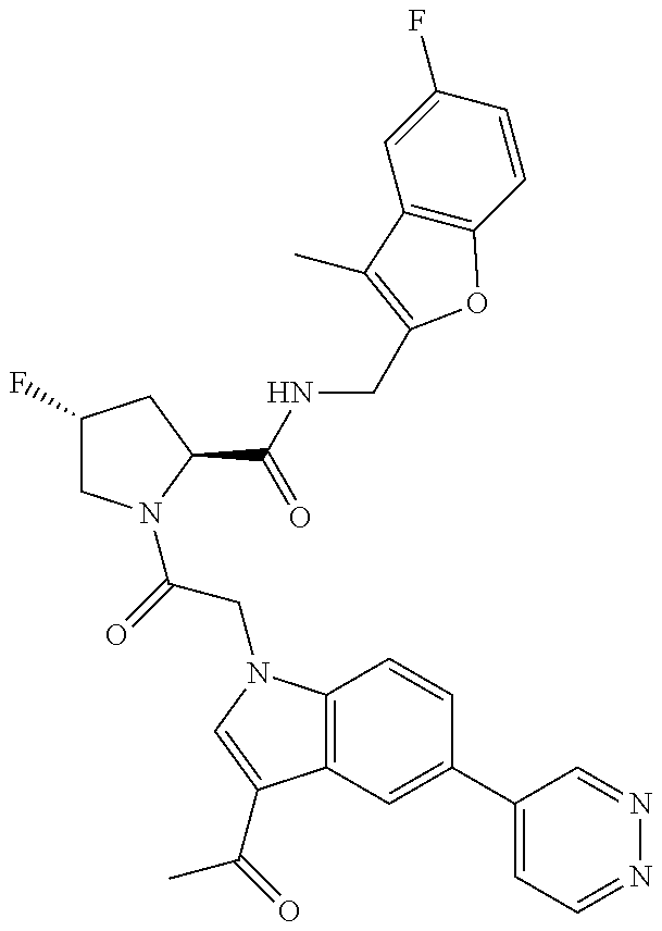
C1(F)CN(C(=O)CN2C3=C(C(C(=O)C)=C2)C=C(C2=CC=NN=C2)C=C3)C(C(NCC2=C(C)C3=C(C=CC(F)=C3)O2)=O)C1
